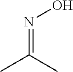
N(=C(C)C)O
